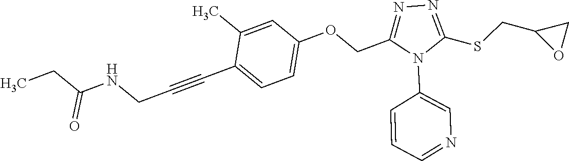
C1=C(C)C(C#CCNC(CC)=O)=CC=C1OCC1=NN=C(SCC2OC2)N1C1=CN=CC=C1
